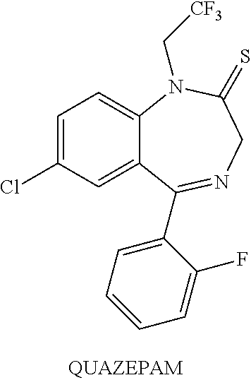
C1=C(Cl)C=C2C(=C1)N(C[CF3])C(=S)CN=C2C1=CC=CC=C1F
